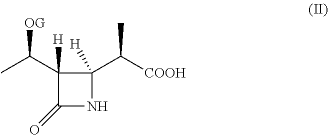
CC(C1([H])C(=O)NC1(C([COOH])C)[H])[OG]
